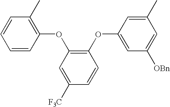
C1(OC2=C(C)C=CC=C2)=C(OC2=CC([OBn])=CC(C)=C2)C=CC([F3C])=C1
